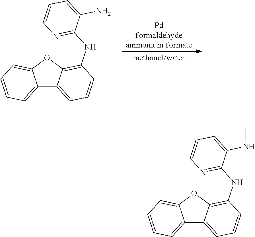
C12=CC=CC=C1OC1=C(NC3=NC=CC=C3N)C=CC=C21.C12=CC=CC=C1OC1=C(NC3=NC=CC=C3NC)C=CC=C21
